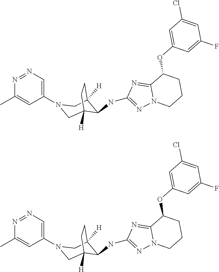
N1(C2=CN=NC(C)=C2)CC2([H])C(NC3=NN4C(=N3)C(OC3=CC(Cl)=CC(F)=C3)CCC4)C([H])(C1)CC2.N1(C2=CN=NC(C)=C2)CC2([H])C(NC3=NN4C(=N3)C(OC3=CC(Cl)=CC(F)=C3)CCC4)C([H])(C1)CC2
